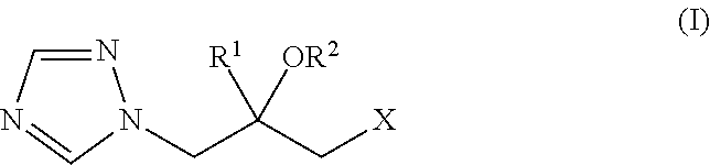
N1=CN=CN1CC(C[X])([R1])[OR2]
